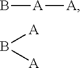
B[A][A].[A]B[A]
